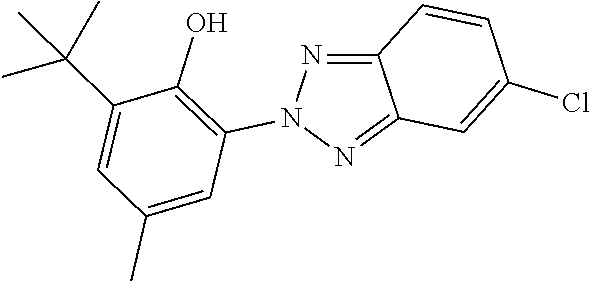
N1(C2=C(O)C(C(C)(C)C)=CC(C)=C2)N=C2C(=N1)C=CC(Cl)=C2
